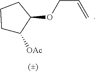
O(CC=C)C1C([OAc])CCC1
